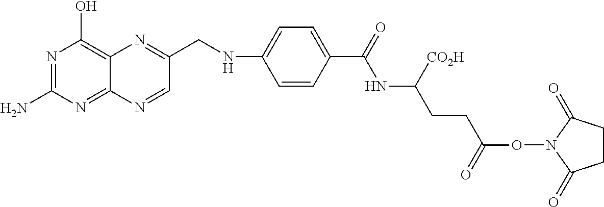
N1=C(N)N=C2C(=C1O)N=C(CNC1=CC=C(C(=O)NC(CCC(ON3C(=O)CCC3=O)=O)[CO2H])C=C1)C=N2
